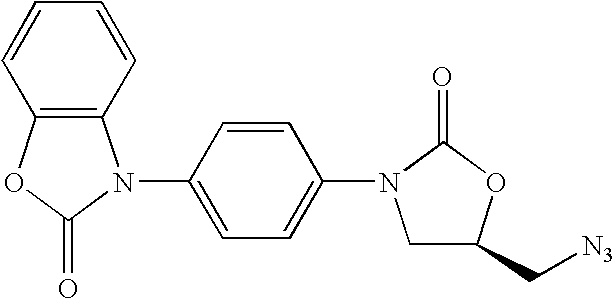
C12=C(OC(=O)N1C1=CC=C(N3CC(C[N3])OC3=O)C=C1)C=CC=C2
